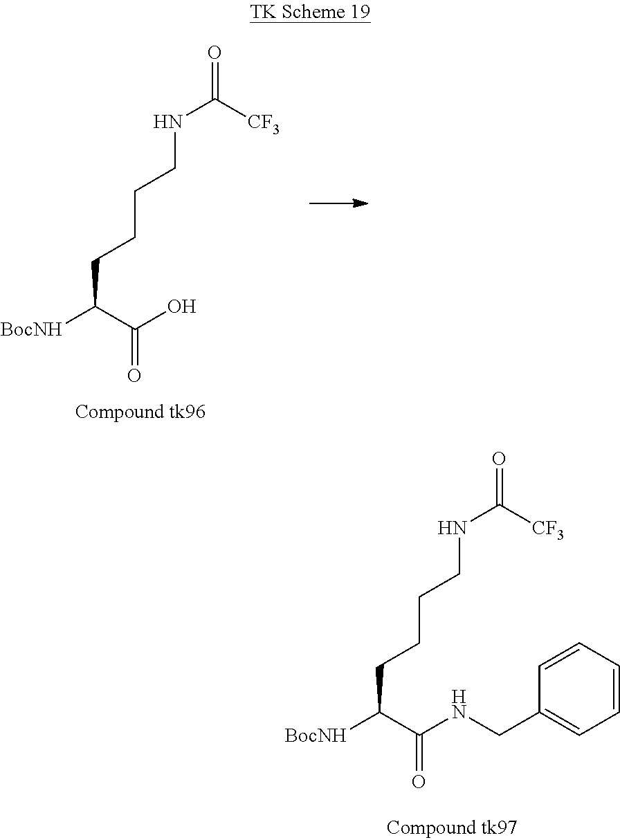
C1=CC=CC=C1CNC(C(CCCCNC(=O)[CF3])[BocNH])=O.C(C(=O)O)(CCCCNC(=O)[CF3])[BocNH]
